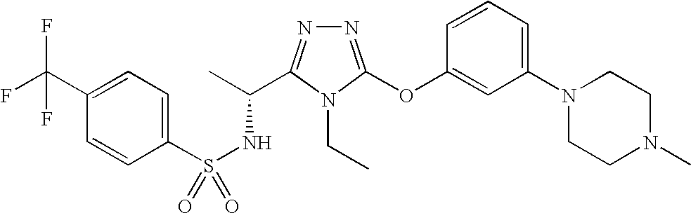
N1=C(OC2=CC(N3CCN(C)CC3)=CC=C2)N(CC)C(C(C)NS(=O)(C2=CC=C(C(F)(F)F)C=C2)=O)=N1
